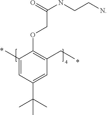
C1(C)=CC(C(C)(C)C)=CC(CC)=C1OCC(NCCN)=O
